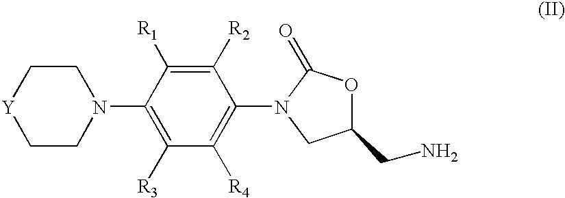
C1N(C2=C([R3])C([R4])=C(N3CC(CN)OC3=O)C([R2])=C2[R1])CC[Y]C1
